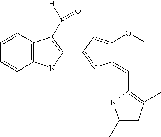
C1=CC2=C(C=C1)NC(C1=NC(=CC3=C(C)C=C(C)N3)C(OC)=C1)=C2C(=O)[H]
